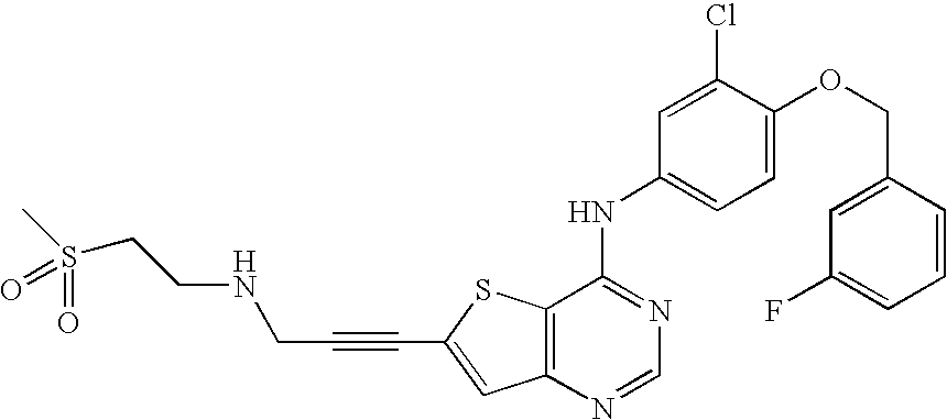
C12=C(SC(C#CCNCCS(C)(=O)=O)=C1)C(NC1=CC=C(OCC3=CC(F)=CC=C3)C(Cl)=C1)=NC=N2
